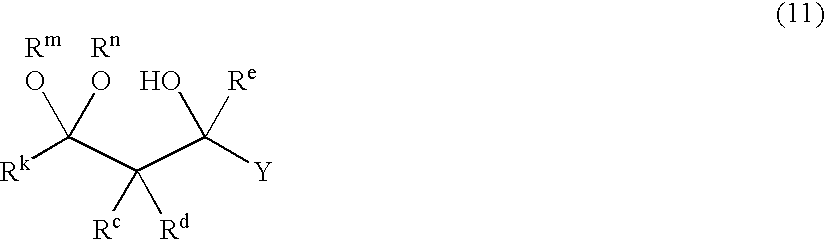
[Rk]C(C(C([Y])(O)[Re])([Rc])[Rd])(O)O.[Rn]
